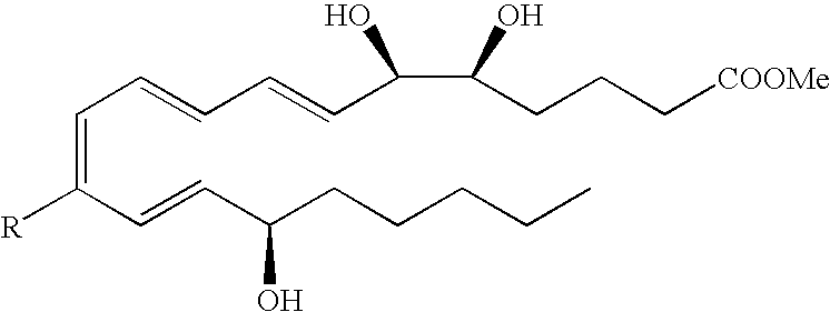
C(=C(C=CC(CCCCC)O)[R])C=CC=CC(C(CCC[COOMe])O)O
